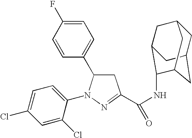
C1=C(F)C=CC(C2CC(C(NC3C4CC5CC(CC3C5)C4)=O)=NN2C2=CC=C(Cl)C=C2Cl)=C1
